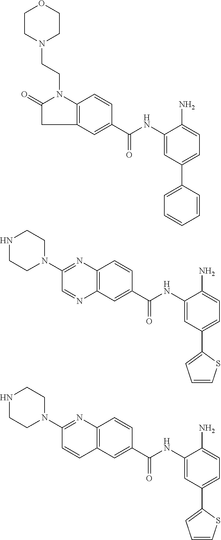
C12=C(C=C(C(NC3=CC(C4=CC=CC=C4)=CC=C3N)=O)C=C1)CC(=O)N2CCN1CCOCC1.C12=C(C=C(C(NC3=CC(C4=CC=CS4)=CC=C3N)=O)C=C1)N=CC(N1CCNCC1)=N2.C12=C(C=C(C(NC3=CC(C4=CC=CS4)=CC=C3N)=O)C=C1)C=CC(N1CCNCC1)=N2
